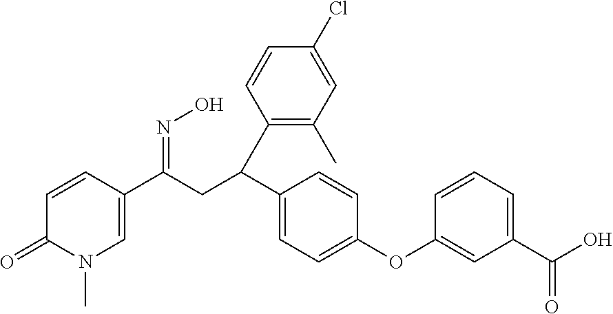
C1=CC(C(CC(C2=CC=C(OC3=CC(C(O)=O)=CC=C3)C=C2)C2=C(C)C=C(Cl)C=C2)=NO)=CN(C)C1=O
